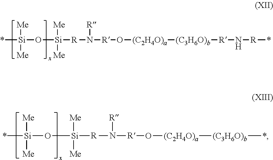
*[Si](O[Si]([R]N([R]O[(C2H4O)a][(C3H6O)b][R]N[R]*)[R])([Me])[Me])([Me])[Me].*[Si](O[Si]([R]N([R]O[(C2H4O)a][(C3H6O)b]*)[R])([Me])[Me])([Me])[Me]
